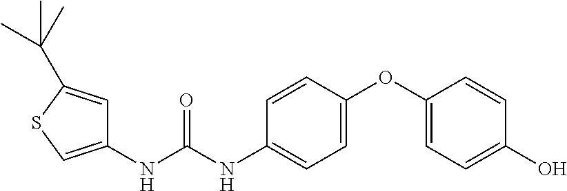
C1(NC(NC2=CC=C(OC3=CC=C(O)C=C3)C=C2)=O)=CSC(C(C)(C)C)=C1
